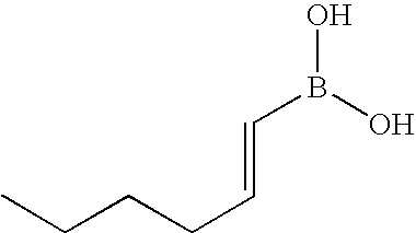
C(=CCCCC)B(O)O
